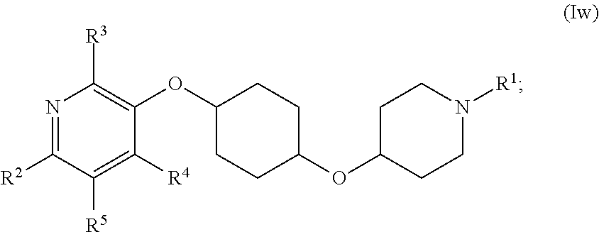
N1=C([R2])C([R5])=C([R4])C(OC2CCC(OC3CCN([R1])CC3)CC2)=C1[R3]
